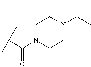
C(C)(C)C(N1CCN(C(C)C)CC1)=O
